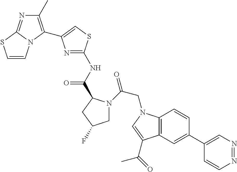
C1(C2=CC3=C(C=C2)N(CC(=O)N2CC(F)CC2C(NC2=NC(C4=C(C)N=C5N4C=CS5)=CS2)=O)C=C3C(=O)C)=CN=NC=C1
